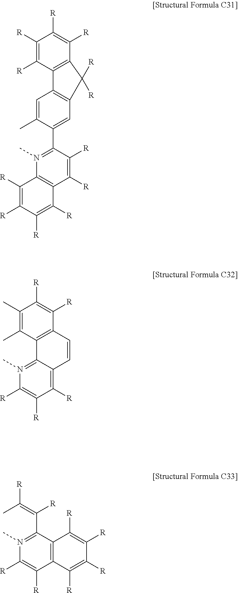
C1([R])=C([R])C2=C(C([R])=C1[R])C([R])([R])C1=C2C=C(C)C(C2=N(C)C3=C(C([R])=C2[R])C([R])=C([R])C([R])=C3[R])=C1.C12=N(C)C([R])=C([R])C([R])=C1C=CC1=C2C(C)=C(C)C([R])=C1[R].C1(C(=C(C)[R])[R])=N(C)C([R])=C([R])C2=C1C([R])=C([R])C([R])=C2[R]
